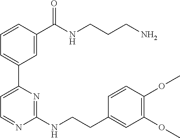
C1=CC(C(NCCCN)=O)=CC(C2=CC=NC(NCCC3=CC(OC)=C(OC)C=C3)=N2)=C1
